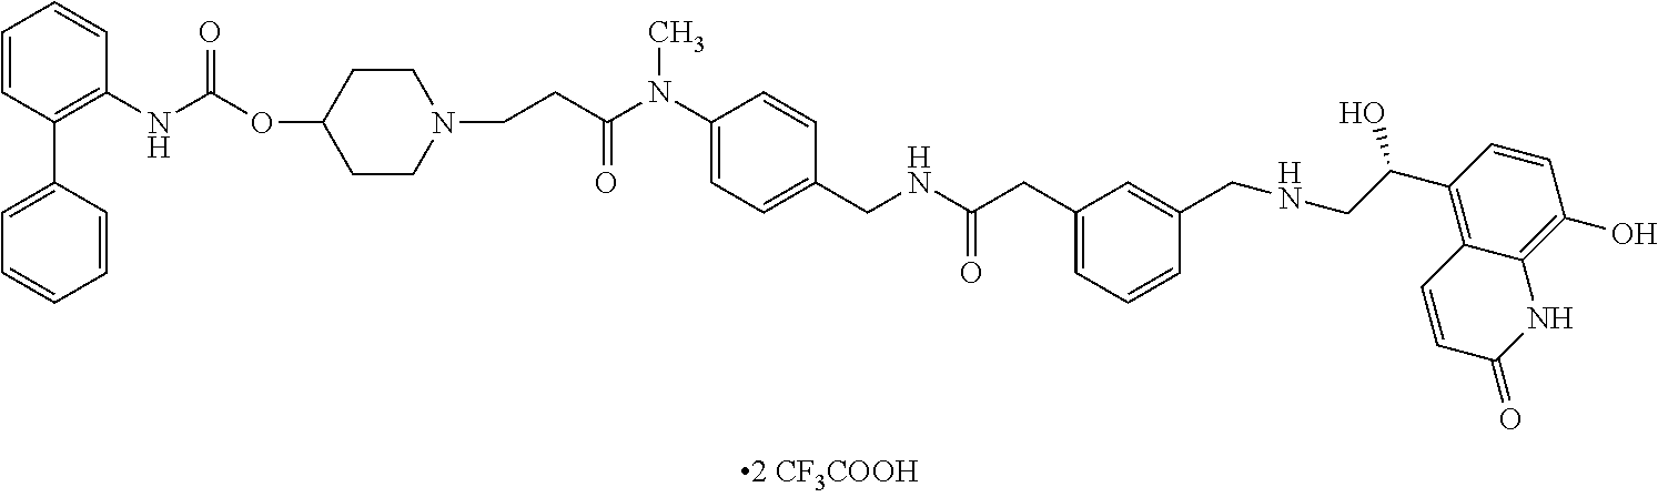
C1=CC(C2=CC=CC=C2)=C(NC(=O)OC2CCN(CCC(N(C3=CC=C(CNC(CC4=CC=CC(CNCC(C5=C6C(=C(O)C=C5)NC(=O)C=C6)O)=C4)=O)C=C3)C)=O)CC2)C=C1
